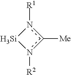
n1([R1])c([Me])n([R2])[Si]1
